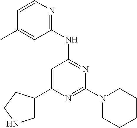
N1=C(N2CCCCC2)N=C(NC2=NC=CC(C)=C2)C=C1C1CNCC1
